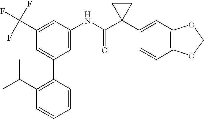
C1(C(F)(F)F)=CC(NC(C2(C3=CC4=C(C=C3)OCO4)CC2)=O)=CC(C2=C(C(C)C)C=CC=C2)=C1
